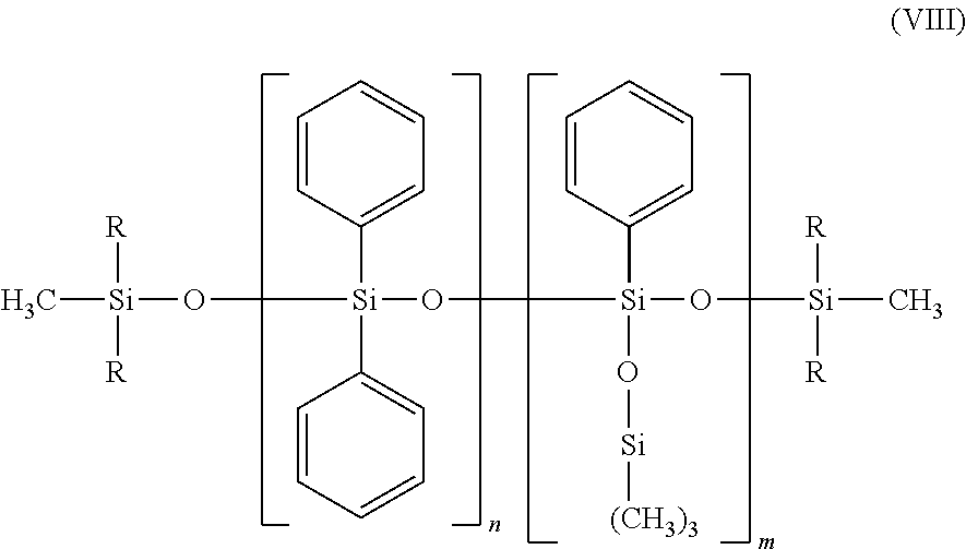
C[Si](O[Si](C1=CC=CC=C1)(C1=CC=CC=C1)O[Si](C1=CC=CC=C1)(O[Si][(CH3)3])O[Si]([R])([R])C)([R])[R]
